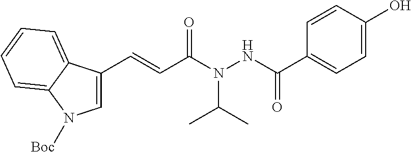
C1=CC(O)=CC=C1C(NN(C(C=CC1=CN([Boc])C2=CC=CC=C12)=O)C(C)C)=O
